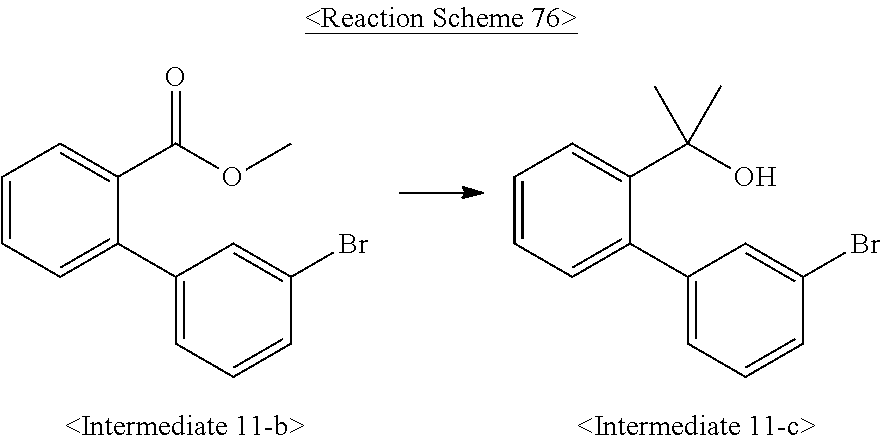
C1=CC=C(C2=CC=CC(Br)=C2)C(C(OC)=O)=C1.C1=CC=C(C2=CC=CC(Br)=C2)C(C(O)(C)C)=C1
